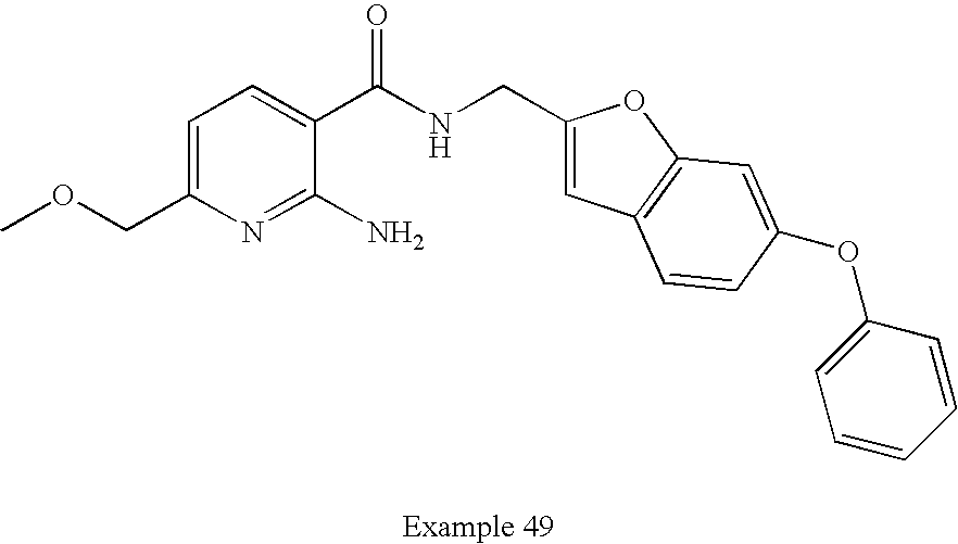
C1=C(COC)N=C(N)C(C(NCC2=CC3=C(O2)C=C(OC2=CC=CC=C2)C=C3)=O)=C1
